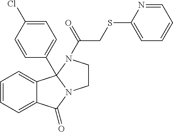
C1=CC=C2C(=C1)C(=O)N1CCN(C(=O)CSC3=CC=CC=N3)C21C1=CC=C(Cl)C=C1
